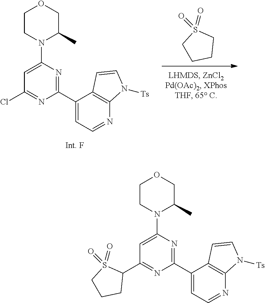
C1S(=O)(=O)CCC1.C1(Cl)=NC(C2=CC=NC3=C2C=CN3[Ts])=NC(N2C(C)COCC2)=C1.C1(C2S(=O)(=O)CCC2)=NC(C2=CC=NC3=C2C=CN3[Ts])=NC(N2C(C)COCC2)=C1
